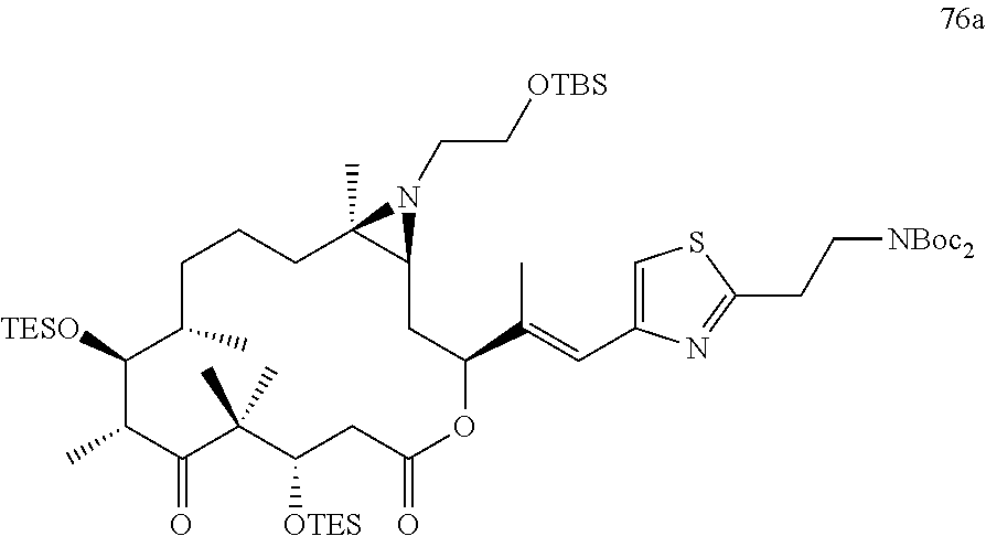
C1([TESO])C(C)C(=O)C(C)(C)C([OTES])CC(=O)OC(C(C)=CC2=CSC(CC[NBoc2])=N2)CC2C(C)(CCCC1C)N2CC[OTBS]
